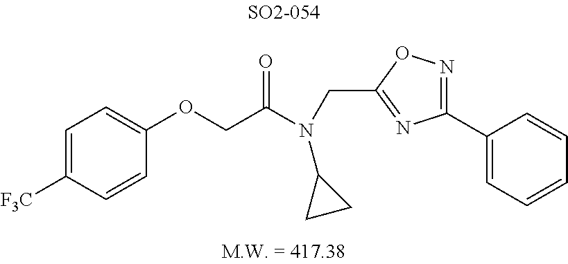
C1(OCC(N(CC2=NC(C3=CC=CC=C3)=NO2)C2CC2)=O)=CC=C([F3C])C=C1
